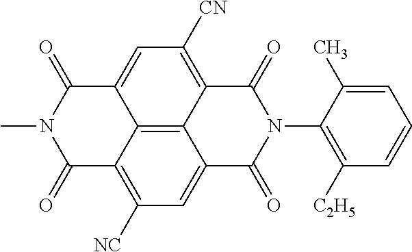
C12=C([NC])C=C3C4=C1C(=CC([CN])=C4C(=O)N(C1=C([C2H5])C=CC=C1C)C3=O)C(=O)N(C)C2=O
